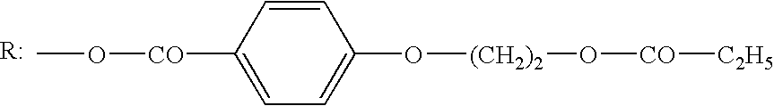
CO[CO]C1=CC=C(O[(CH2)2]O[CO][C2H5])C=C1
